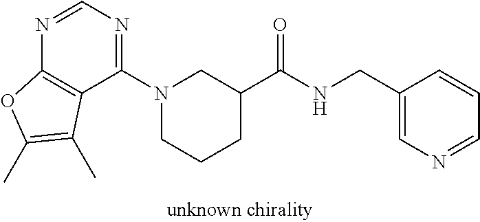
N1=CN=C(N2CCCC(C(NCC3=CN=CC=C3)=O)C2)C2=C1OC(C)=C2C
